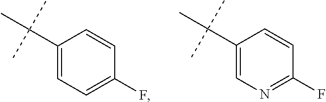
C1(C(C)(C)C)=CC=C(F)C=C1.C1(C(C)(C)C)=CN=C(F)C=C1
